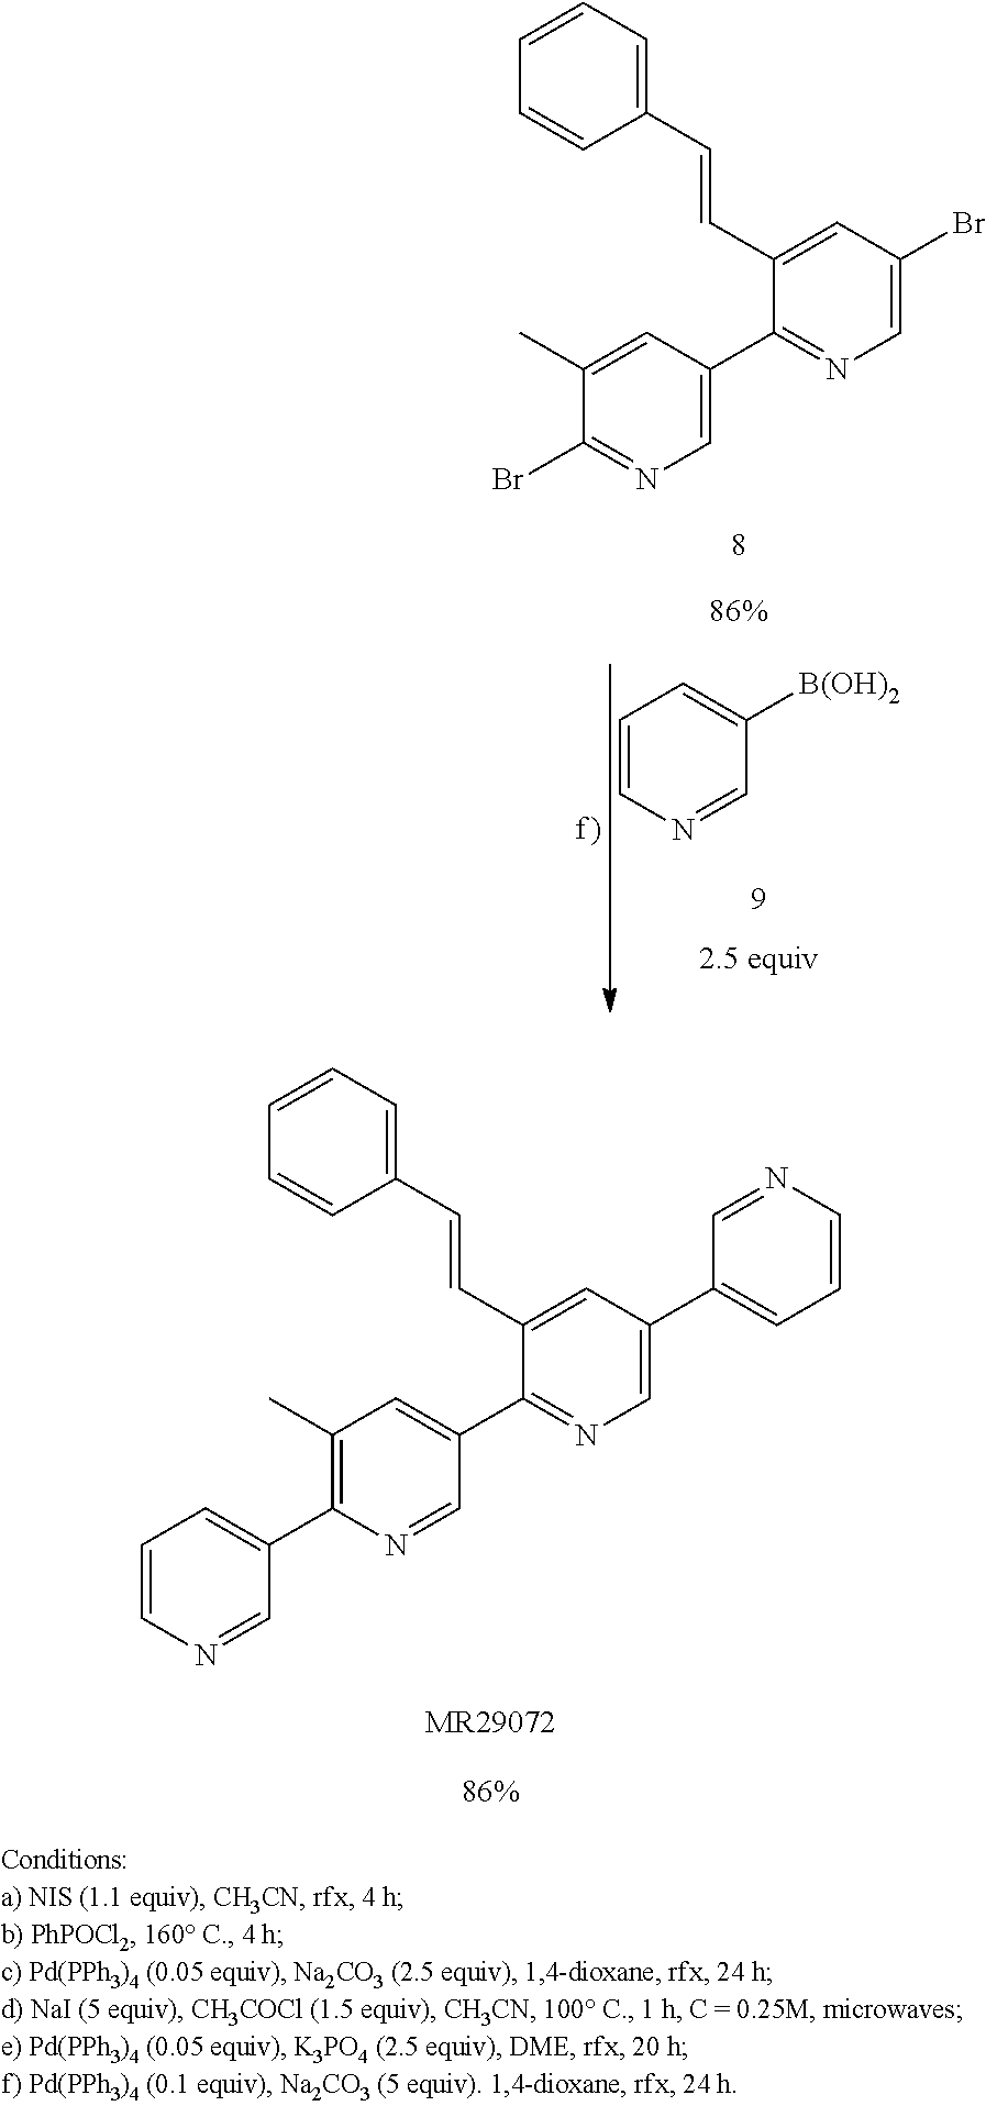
C1(C=CC2=CC=CC=C2)=CC(Br)=CN=C1C1=CN=C(Br)C(C)=C1.C1=CN=CC([B(OH)2])=C1.C1(C=CC2=CC=CC=C2)=CC(C2=CC=CN=C2)=CN=C1C1=CC(C)=C(C2=CC=CN=C2)N=C1.[MR29072]
